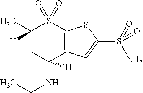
C1(C)([H])CC([H])(NCC)C2=C(S1(=O)=O)SC(S(N)(=O)=O)=C2
